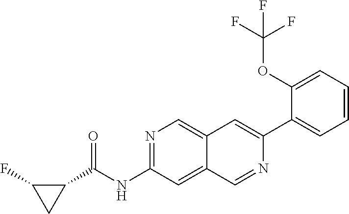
N1=C(NC(C2CC2F)=O)C=C2C(=C1)C=C(C1=CC=CC=C1OC(F)(F)F)N=C2
